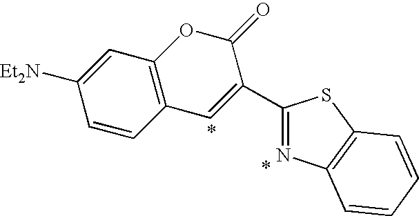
C1=CC2=C(C=C1[Et2N])OC(=O)C(C1=NC3=C(S1)C=CC=C3)=C2
